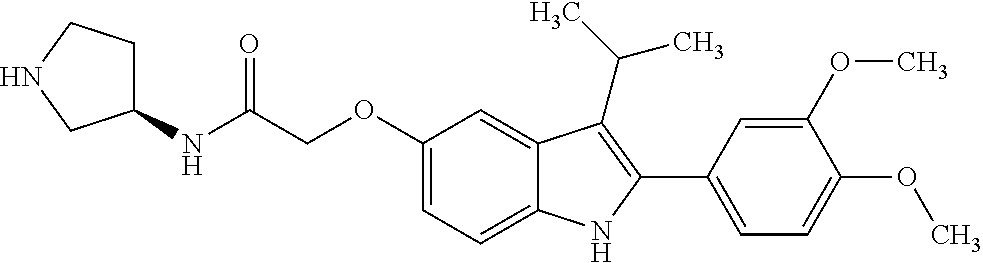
C(C(NC1CCNC1)=O)OC1=CC=C2C(=C1)C(C(C)C)=C(C1=CC=C(OC)C(OC)=C1)N2
